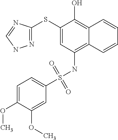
N1=C(SC2=CC(NS(=O)(=O)C3=CC=C(OC)C(OC)=C3)=C3C(=C2O)C=CC=C3)N=CN1
